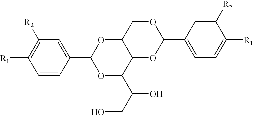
C1([R2])=C([R1])C=CC(C2OC(C(O)CO)C3C(O2)COC(C2=CC=C([R1])C([R2])=C2)O3)=C1
